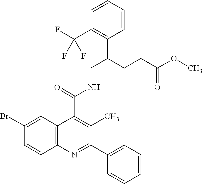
C1=CC=CC(C(CCC(OC)=O)CNC(C2=C(C)C(C3=CC=CC=C3)=NC3=C2C=C(Br)C=C3)=O)=C1C(F)(F)F
